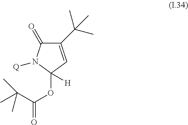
C1(C(C)(C)C)=CC(OC(=O)C(C)(C)C)([H])N([Q])C1=O
